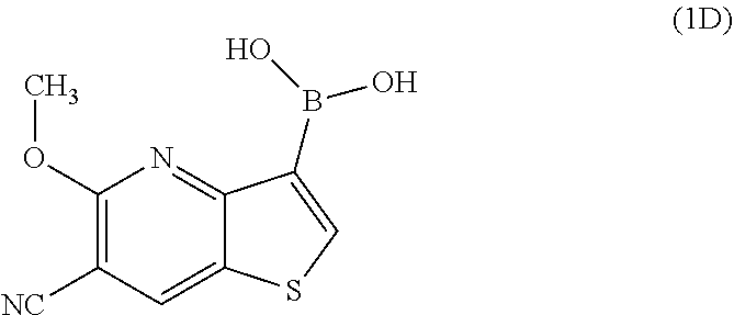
OB(C1=CSC2=CC([NC])=C(OC)N=C21)O
